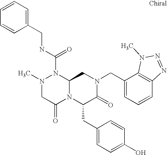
CN1CC(=O)N2C(N1C(NCC1=CC=CC=C1)=O)CN(CC1=CC=CC3=C1N(C)N=N3)C(=O)C2CC1=CC=C(O)C=C1
